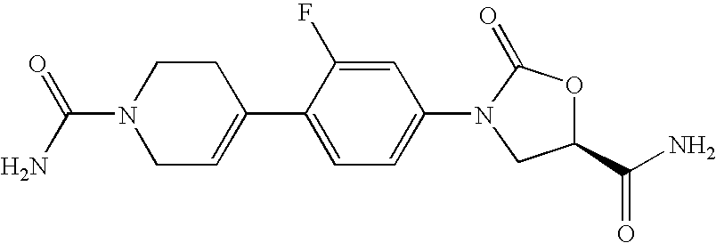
C1C=C(C2=CC=C(N3C(=O)OC(C(N)=O)C3)C=C2F)CCN1C(=O)N
